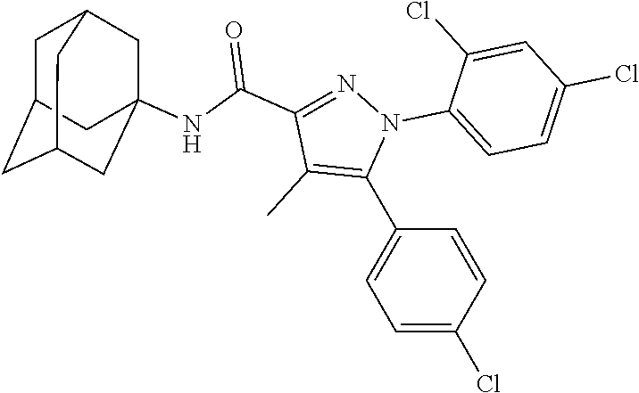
C1=C(Cl)C=CC(C2=C(C)C(C(NC34CC5CC(CC(C3)C5)C4)=O)=NN2C2=CC=C(Cl)C=C2Cl)=C1
